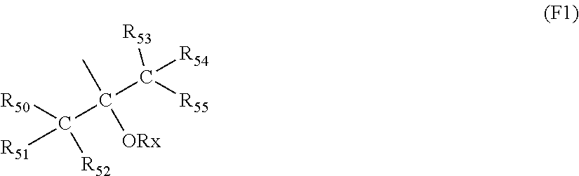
[R51]C([R52])(C([ORx])(C([R55])([R54])[R53])C)[R50]
